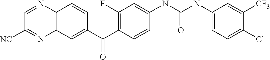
C1=NC2=C(N=C1[NC])C=C(C(C1=C(F)C=C(NC(NC3=CC=C(Cl)C([CF3])=C3)=O)C=C1)=O)C=C2
